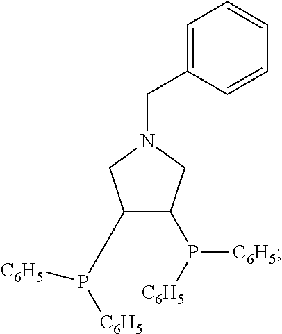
C1=C(CN2CC(P([C6H5])[C6H5])C(P([C6H5])[C6H5])C2)C=CC=C1
